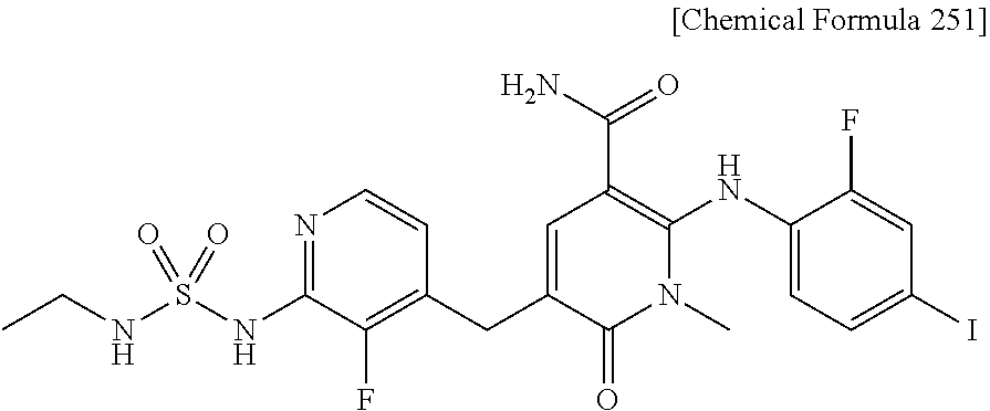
C(NS(NC1=NC=CC(CC2=CC(C(=O)N)=C(NC3=CC=C(I)C=C3F)N(C)C2=O)=C1F)(=O)=O)C
